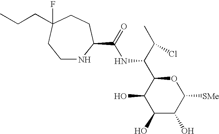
C1NC(C(NC(C(C)Cl)C2C(O)C(O)C(O)C([SMe])O2)=O)CCC(CCC)(F)C1
